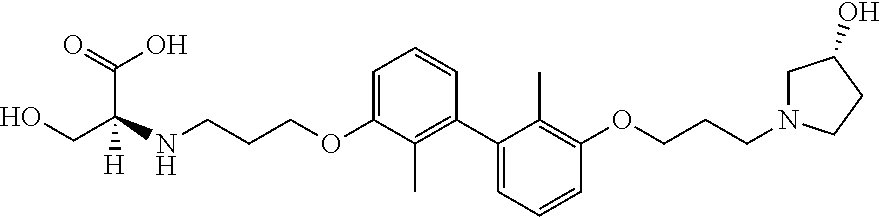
C1(C2=C(C)C(OCCCNC(CO)([H])C(=O)O)=CC=C2)=CC=CC(OCCCN2CC(O)CC2)=C1C
